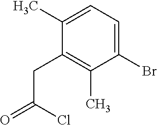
C1(CC(=O)Cl)=C(C)C(Br)=CC=C1C
